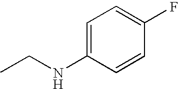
C1=C(NCC)C=CC(F)=C1
